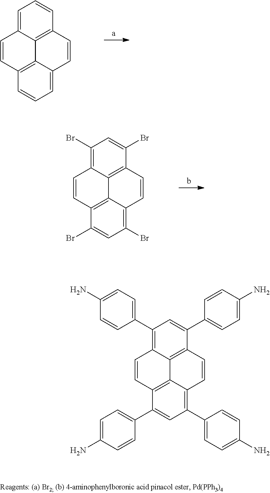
C1=C2C3=C(C=C1)C=CC1=CC=CC(=C31)C=C2.C1(Br)=C2C3=C(C(Br)=C1)C=CC1=C(Br)C=C(Br)C(=C31)C=C2.C1(C2=CC=C(N)C=C2)=C2C3=C(C(C4=CC=C(N)C=C4)=C1)C=CC1=C(C4=CC=C(N)C=C4)C=C(C4=CC=C(N)C=C4)C(=C31)C=C2
